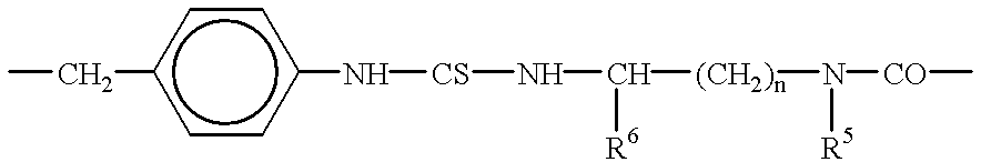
CCc1ccc(N[CS]NC([(CH2)n]N([CO]C)[R5])[R6])cc1
